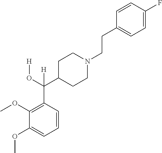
C1(OC)=C(C(C2CCN(CCC3=CC=C(F)C=C3)CC2)(O[H])[H])C=CC=C1OC
